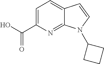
C1=C(C(O)=O)N=C2C(=C1)C=CN2C1CCC1
